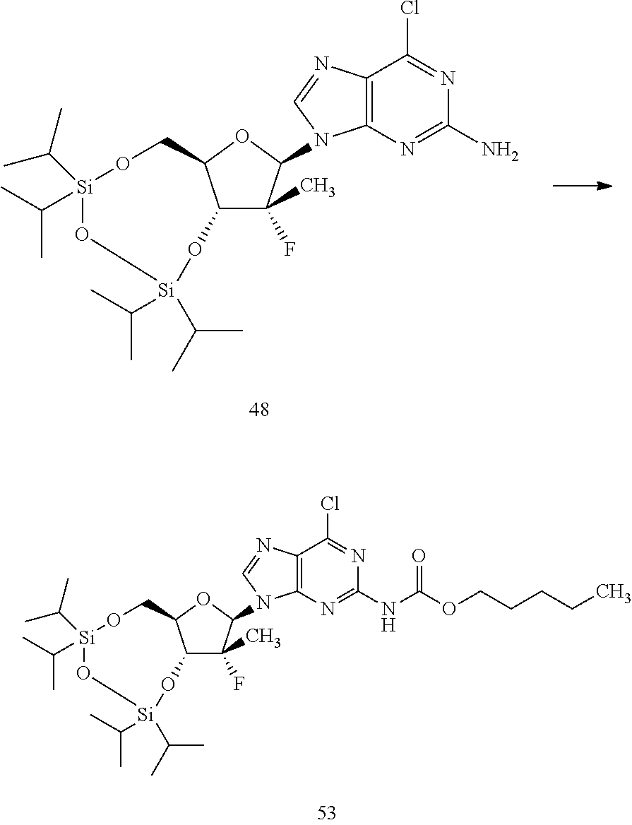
C12=C(N=C(N)N=C1Cl)N(C1C(C)(F)C3C(O1)CO[Si](C(C)C)(C(C)C)O[Si](C(C)C)(C(C)C)O3)C=N2.C12=C(N=C(NC(OCCCCC)=O)N=C1Cl)N(C1C(C)(F)C3C(O1)CO[Si](C(C)C)(C(C)C)O[Si](C(C)C)(C(C)C)O3)C=N2
